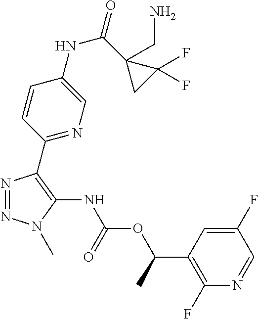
N1=NN(C)C(NC(OC(C2=C(F)N=CC(F)=C2)C)=O)=C1C1=NC=C(NC(=O)C2(CN)CC2(F)F)C=C1
